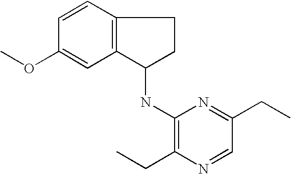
C12=C(C=CC(OC)=C1)CCC2NC1=C(CC)N=CC(CC)=N1
